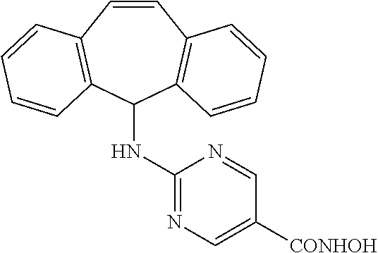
C1=CC2=C(C(NC3=NC=C([CONHOH])C=N3)C3=C1C=CC=C3)C=CC=C2
